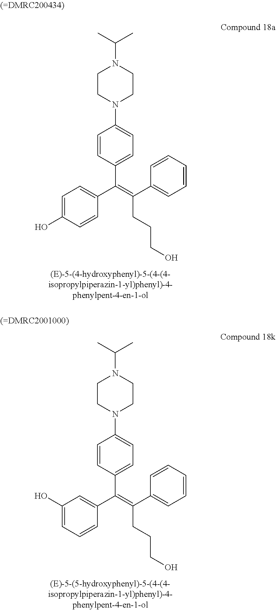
C1(C(=C(C2=CC=C(O)C=C2)C2=CC=C(N3CCN(C(C)C)CC3)C=C2)CCCO)=CC=CC=C1.C1(C(=C(C2=CC(O)=CC=C2)C2=CC=C(N3CCN(C(C)C)CC3)C=C2)CCCO)=CC=CC=C1
